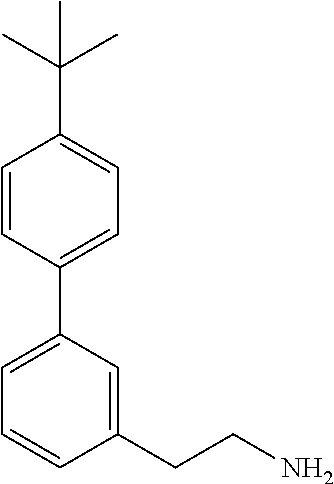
C1=CC(C2=CC=CC(CCN)=C2)=CC=C1C(C)(C)C
